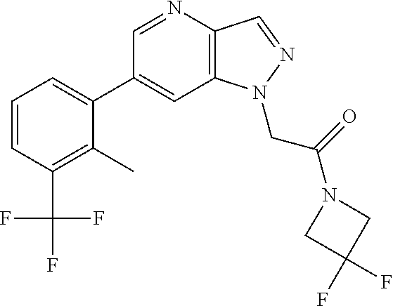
C1(C2=CC=CC(C(F)(F)F)=C2C)=CC2=C(C=NN2CC(=O)N2CC(F)(F)C2)N=C1
